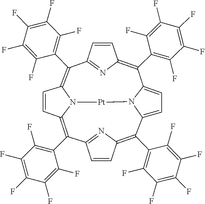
C12=NC(=C(C3=C(F)C(F)=C(F)C(F)=C3F)C3=CC=C4N3[Pt]N3C(=C(C5=C(F)C(F)=C(F)C(F)=C5F)C5=NC(=C4C4=C(F)C(F)=C(F)C(F)=C4F)C=C5)C=CC3=C1C1=C(F)C(F)=C(F)C(F)=C1F)C=C2
